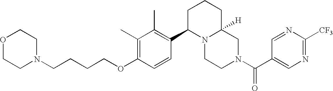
C(OC1=C(C)C(C)=C(C2N3C([H])(CN(C(=O)C4=CN=C([CF3])N=C4)CC3)CCC2)C=C1)CCCN1CCOCC1
